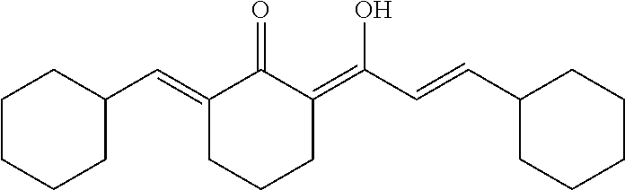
C1CCCC(C=C2C(=O)C(=C(O)C=CC3CCCCC3)CCC2)C1
